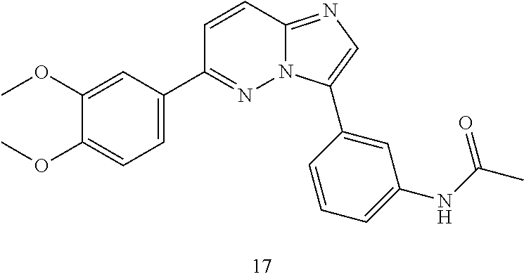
C1(OC)=CC=C(C2=NN3C(=NC=C3C3=CC(NC(C)=O)=CC=C3)C=C2)C=C1OC
